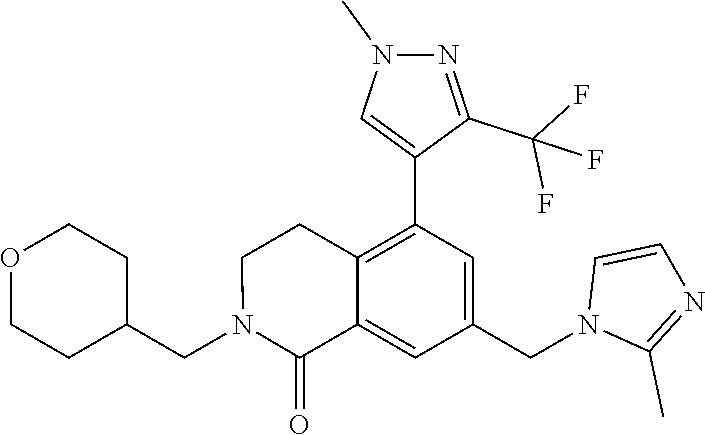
C1OCCC(CN2C(=O)C3=CC(CN4C(C)=NC=C4)=CC(C4=CN(C)N=C4C(F)(F)F)=C3CC2)C1
